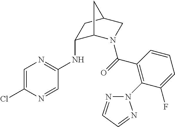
C1=C(Cl)N=CC(NC2C3N(C(=O)C4=C(N5N=CC=N5)C(F)=CC=C4)CC(C2)C3)=N1
